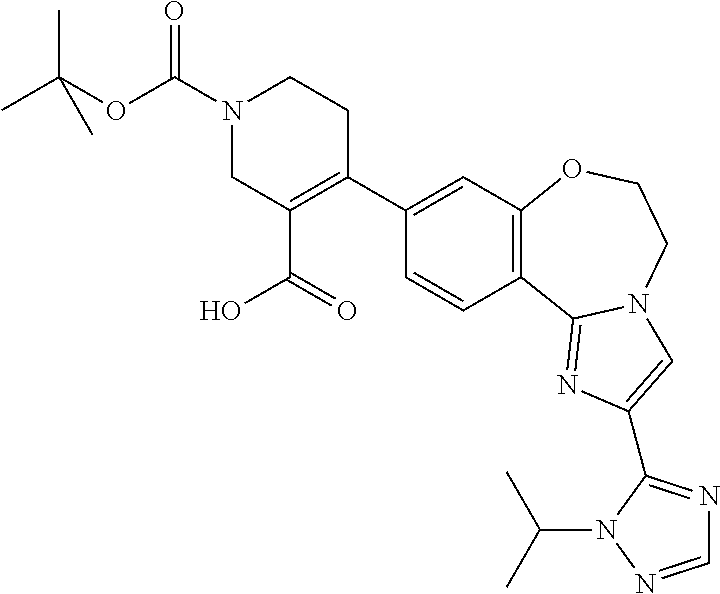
C12=C(OCCN3C1=NC(C1=NC=NN1C(C)C)=C3)C=C(C1=C(C(=O)O)CN(C(OC(C)(C)C)=O)CC1)C=C2
